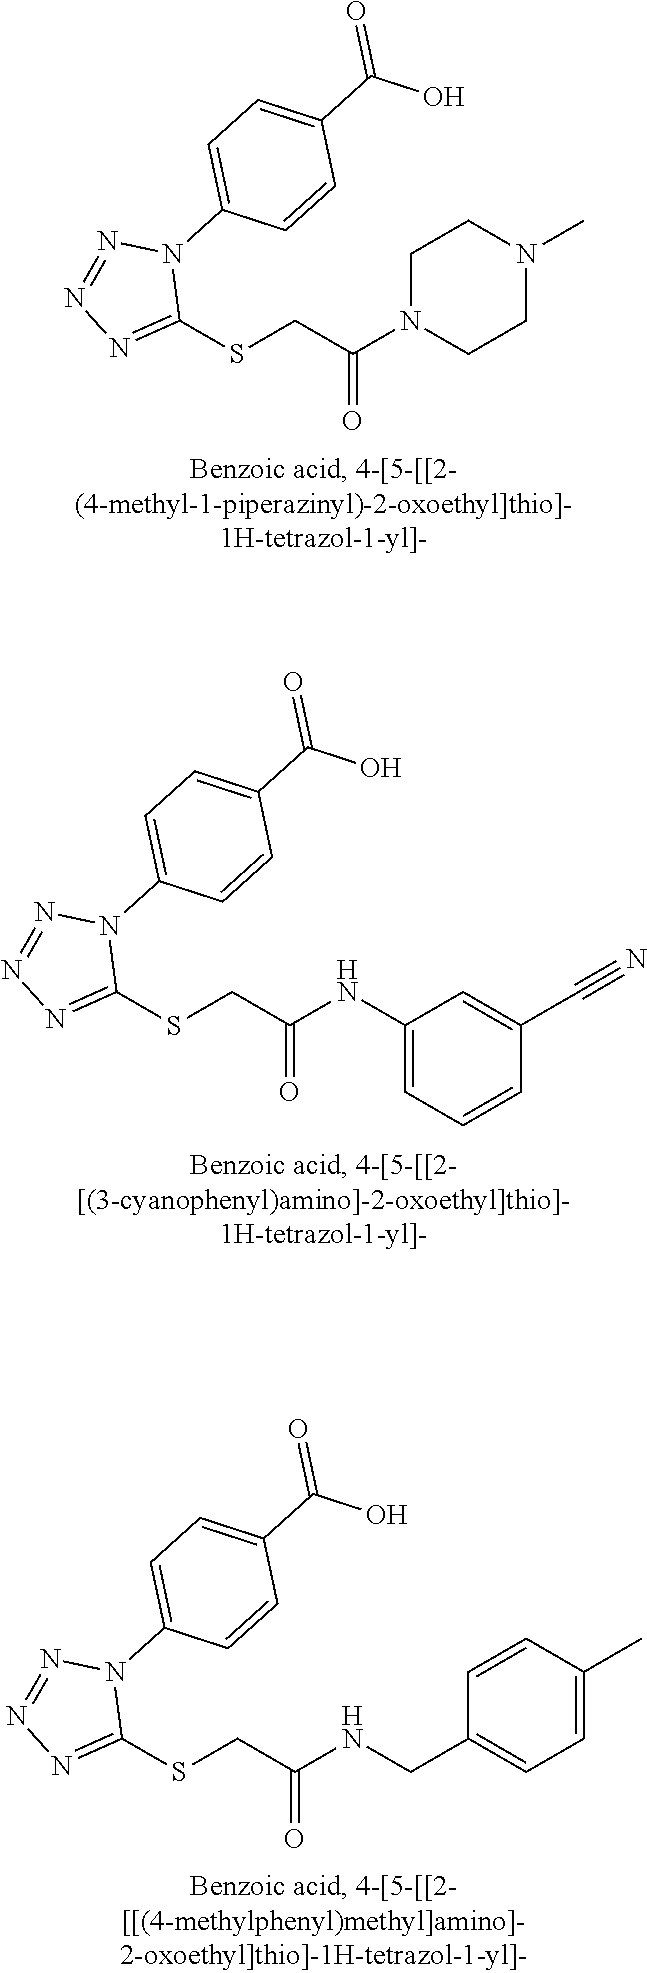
N1(C(CSC2=NN=NN2C2=CC=C(C(O)=O)C=C2)=O)CCN(C)CC1.C1(NC(CSC2=NN=NN2C2=CC=C(C(O)=O)C=C2)=O)=CC=CC(C#N)=C1.N(C(CSC1=NN=NN1C1=CC=C(C(O)=O)C=C1)=O)CC1=CC=C(C)C=C1
